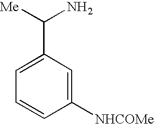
C1([NHCOMe])=CC(C(N)[Me])=CC=C1
